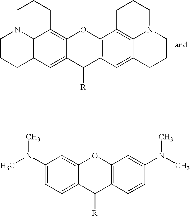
C1CCC2=C3N1CCCC3=C1C(=C2)C([R])C2=C(O1)C1=C3C(=C2)CCCN3CCC1.C1=C(N(C)C)C=C2C(=C1)C([R])C1=C(O2)C=C(N(C)C)C=C1
